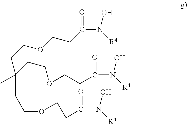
C(=O)(N(O)[R4])CCOCCC(CCOCCC(N(O)[R4])=O)(CCOCCC(=O)N(O)[R4])C
